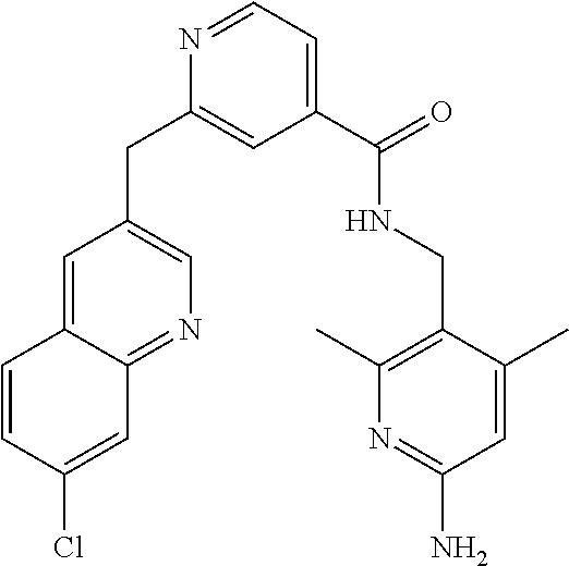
C1=CC(Cl)=CC2=NC=C(CC3=CC(C(=O)NCC4=C(C)N=C(N)C=C4C)=CC=N3)C=C12
